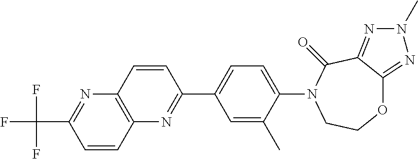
O1C2=NN(C)N=C2C(=O)N(C2=CC=C(C3=NC4=C(N=C(C(F)(F)F)C=C4)C=C3)C=C2C)CC1
